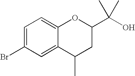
BrC1=CC=C2C(=C1)C(C)CC(C(O)(C)C)O2
